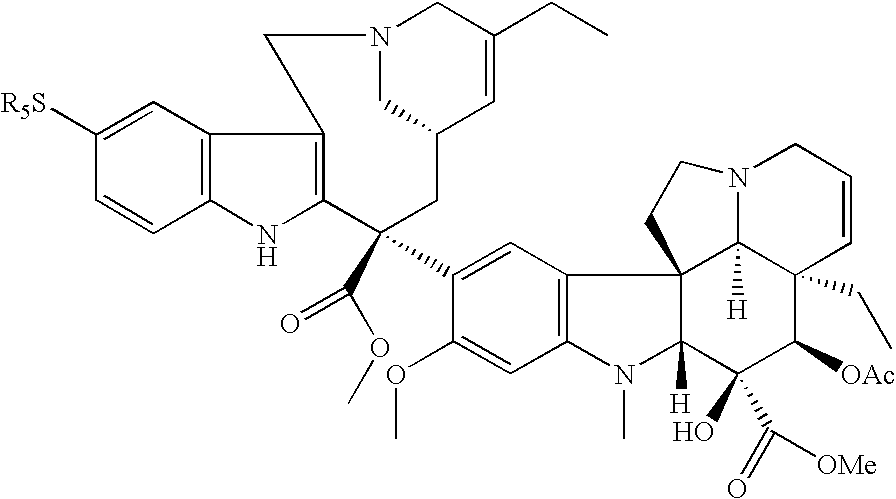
C1=C([R5S])C=CC2=C1C1=C(N2)C(C(OC)=O)(C2=CC3=C(C=C2OC)N(C)C2([H])C34C3([H])C(CC)(C([OAc])C2(O)C(=O)[OMe])C=CCN3CC4)CC2CN(CC(CC)=C2)C1
